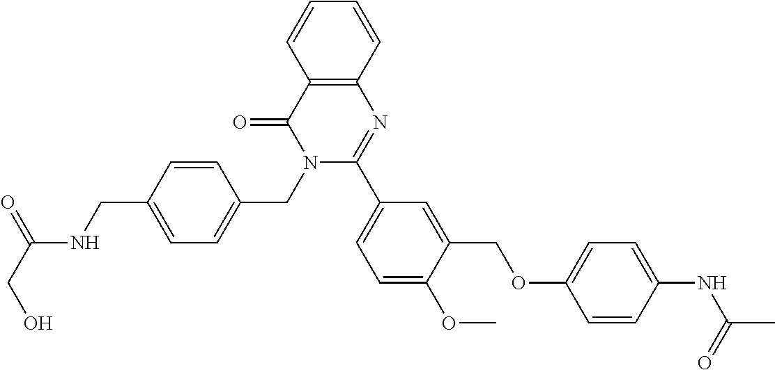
C1=C(CNC(CO)=O)C=CC(CN2C(C3=CC=C(OC)C(COC4=CC=C(NC(=O)C)C=C4)=C3)=NC3=C(C2=O)C=CC=C3)=C1
